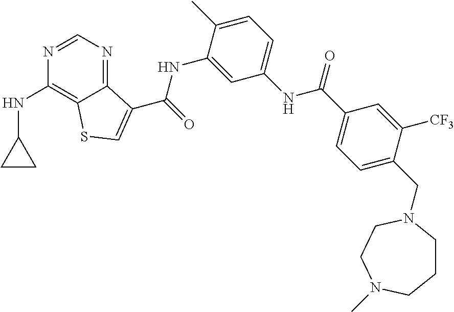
C1=NC(NC2CC2)=C2C(=N1)C(C(NC1=CC(NC(C3=CC=C(CN4CCCN(C)CC4)C([CF3])=C3)=O)=CC=C1C)=O)=CS2
